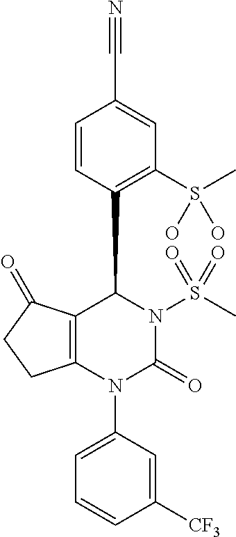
C12=C(N(C3=CC=CC([CF3])=C3)C(=O)N(S(C)(=O)=O)C1C1=C(S(C)(O)O)C=C(C#N)C=C1)CCC2=O
